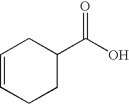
C1=CCCC(C(O)=O)C1
